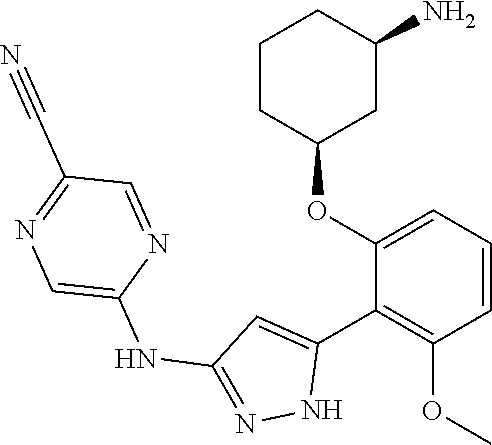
C1(NC2=NNC(C3=C(OC)C=CC=C3OC3CCCC(N)C3)=C2)=CN=C(C#N)C=N1
